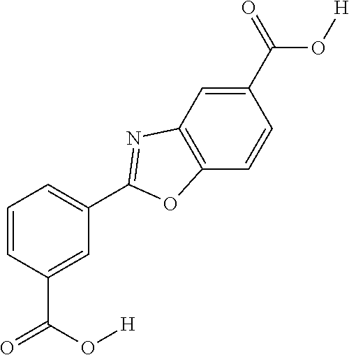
C1=C(C(O[H])=O)C=CC=C1C1=NC2=C(C=CC(C(O[H])=O)=C2)O1
